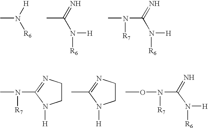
CN([H])[R6].CC(=N)N([H])[R6].N(C(=N)N([H])[R6])([R7])C.C1CN=C(N(C)[R7])N1[H].C1CN=C(C)N1[H].C(N([R6])[H])(N(OC)[R7])=N
